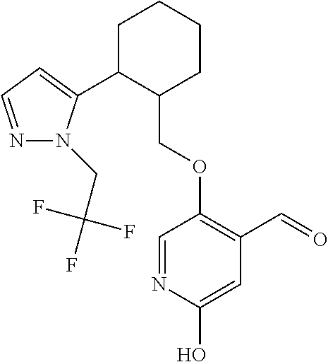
C1C(C2=CC=NN2CC(F)(F)F)C(COC2=C(C=O)C=C(O)N=C2)CCC1
